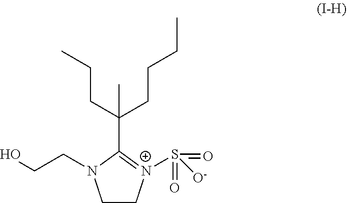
C1C[N+](S(=O)(=O)[O-])=C(C(CCC)(CCCC)C)N1CCO
